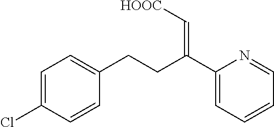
C1=C(Cl)C=CC(CCC(C2=CC=CC=N2)=C[HOOC])=C1
